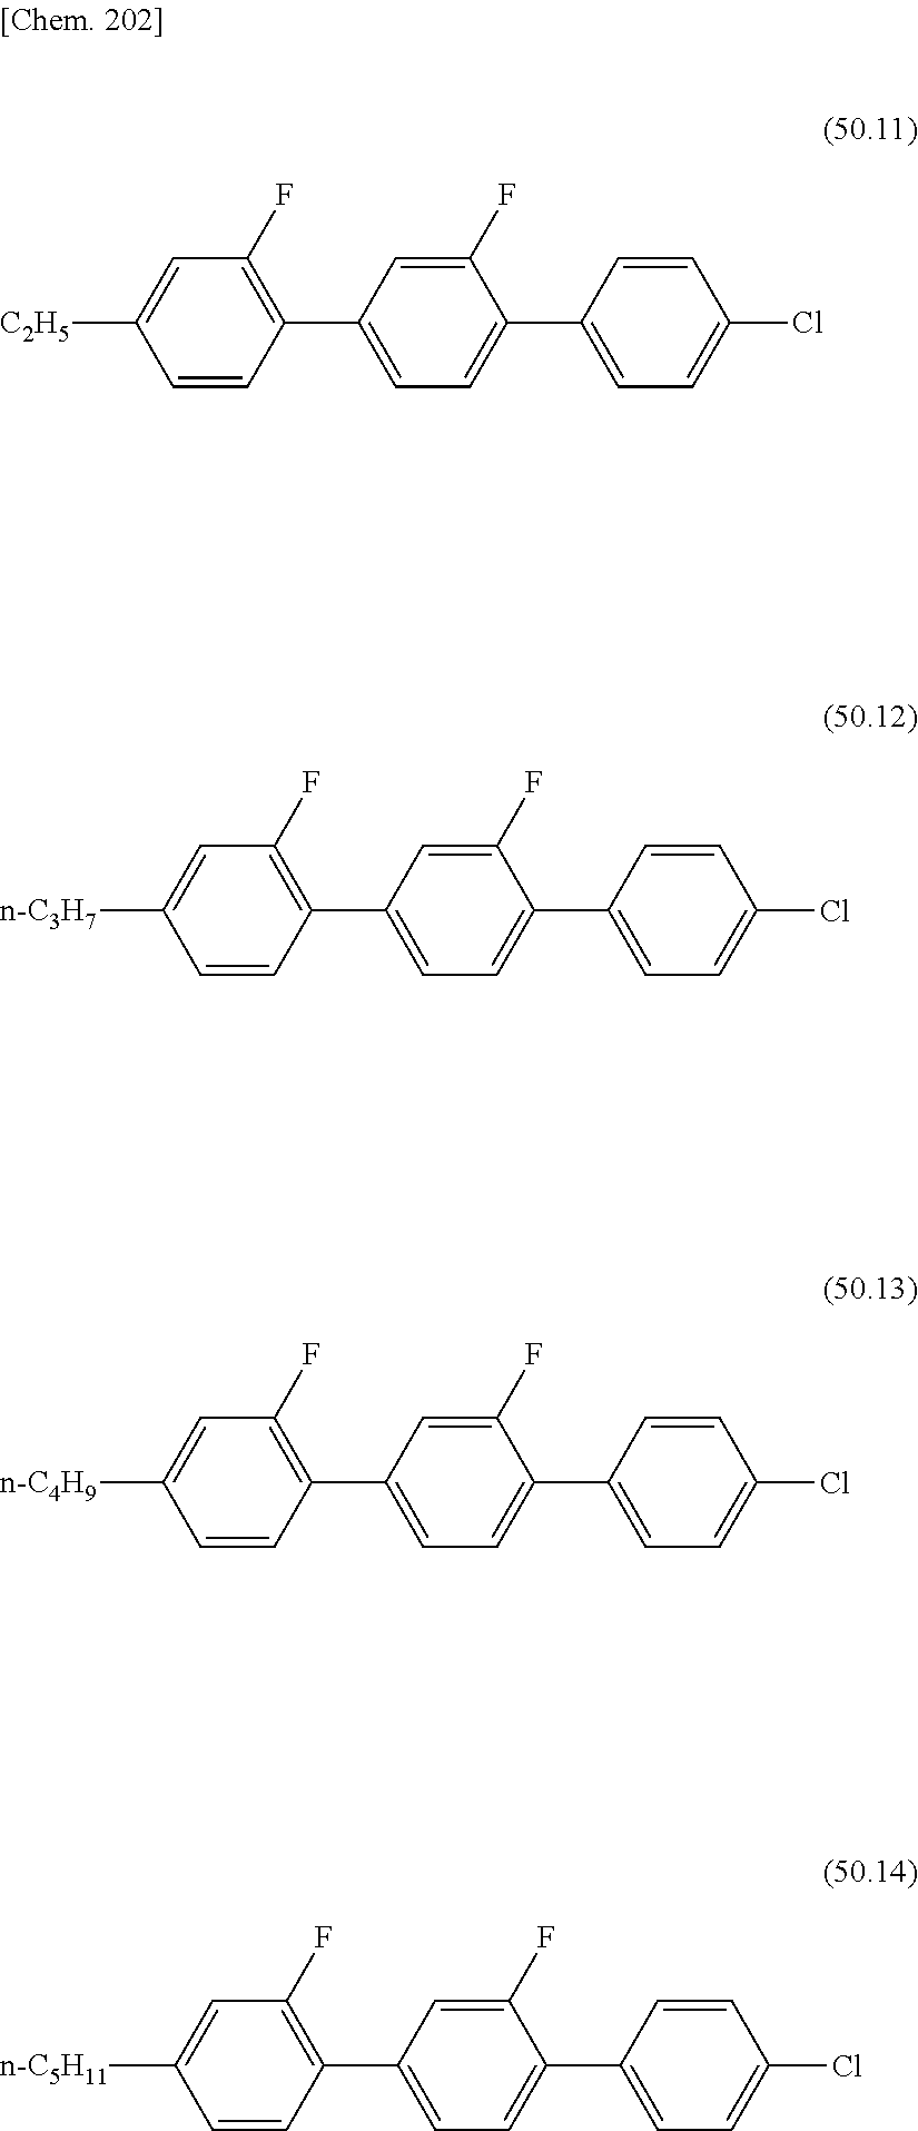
[n-C5H11]C1=CC(F)=C(C2=CC=C(C3=CC=C(Cl)C=C3)C(F)=C2)C=C1.[n-C4H9]C1=CC(F)=C(C2=CC=C(C3=CC=C(Cl)C=C3)C(F)=C2)C=C1.[n-C3H7]C1=CC(F)=C(C2=CC=C(C3=CC=C(Cl)C=C3)C(F)=C2)C=C1.[C2H5]C1=CC(F)=C(C2=CC=C(C3=CC=C(Cl)C=C3)C(F)=C2)C=C1
